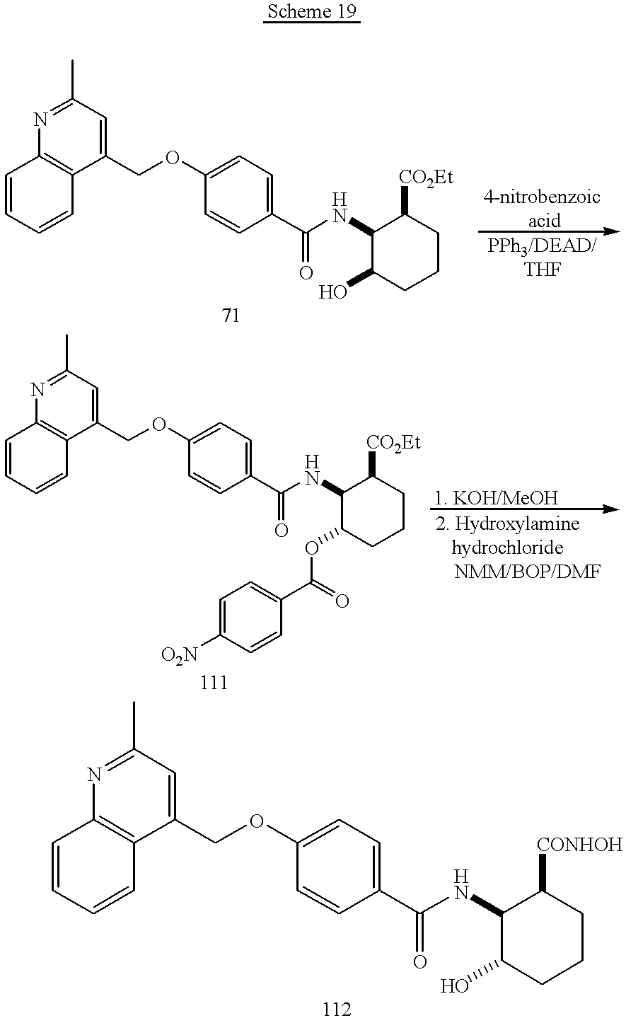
C1=CC=CC2=C1N=C(C)C=C2COC1=CC=C(C(NC2C(O)CCCC2[CO2Et])=O)C=C1.C1=CC=CC2=C1N=C(C)C=C2COC1=CC=C(C(NC2C(O)CCCC2[CONHOH])=O)C=C1.C1=CC=CC2=C1N=C(C)C=C2COC1=CC=C(C(NC2C(OC(C3=CC=C([O2N])C=C3)=O)CCCC2[CO2Et])=O)C=C1
